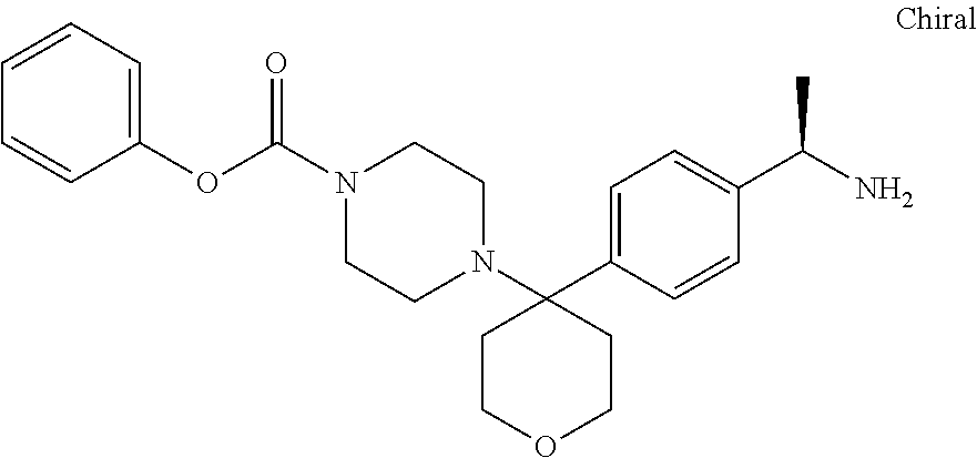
C1=C(C2(N3CCN(C(=O)OC4=CC=CC=C4)CC3)CCOCC2)C=CC(C(N)C)=C1
